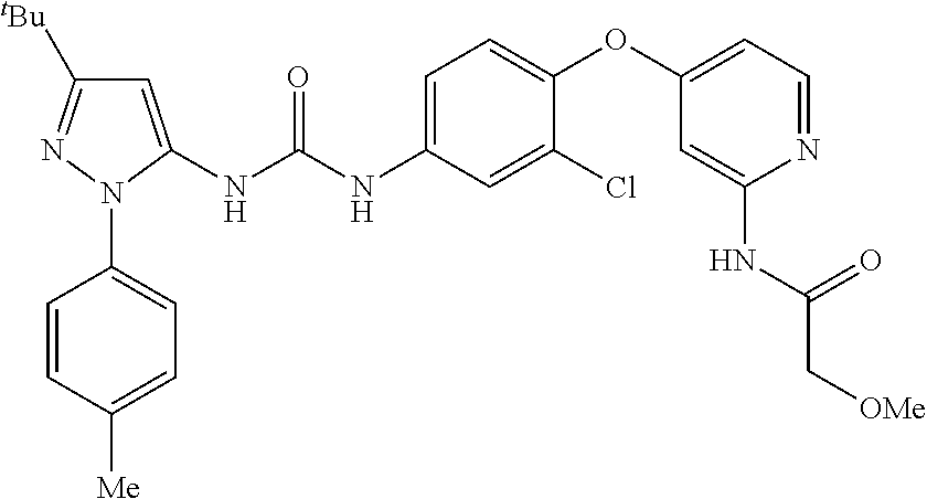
C1=C(NC(NC2=CC=C(OC3=CC=NC(NC(C[OMe])=O)=C3)C(Cl)=C2)=O)N(C2=CC=C([Me])C=C2)N=C1[tBu]
